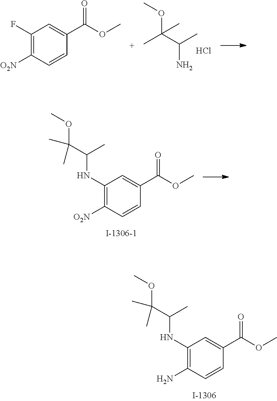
NC(C(C)(OC)C)C.Cl.C1(F)=C([O2N])C=CC(C(OC)=O)=C1.C1(NC(C(OC)(C)C)C)=C([O2N])C=CC(C(OC)=O)=C1.C1(NC(C(OC)(C)C)C)=C(N)C=CC(C(OC)=O)=C1
